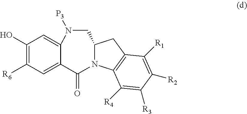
OC1=C([R6])C=C2C(=C1)N([P3])CC1N(C2=O)C2=C(C1)C([R1])=C([R2])C([R3])=C2[R4]
